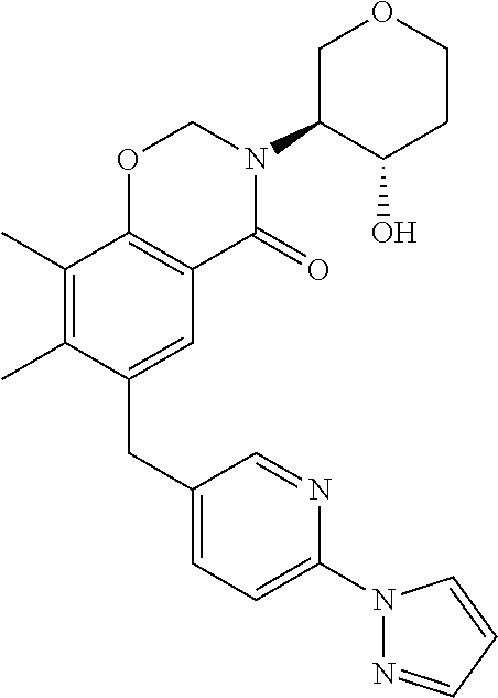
C1(CC2=CC3=C(C(C)=C2C)OCN(C2C(O)CCOC2)C3=O)=CC=C(N2N=CC=C2)N=C1
